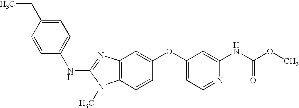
C1=C(CC)C=CC(NC2=NC3=C(N2C)C=CC(OC2=CC=NC(NC(OC)=O)=C2)=C3)=C1
